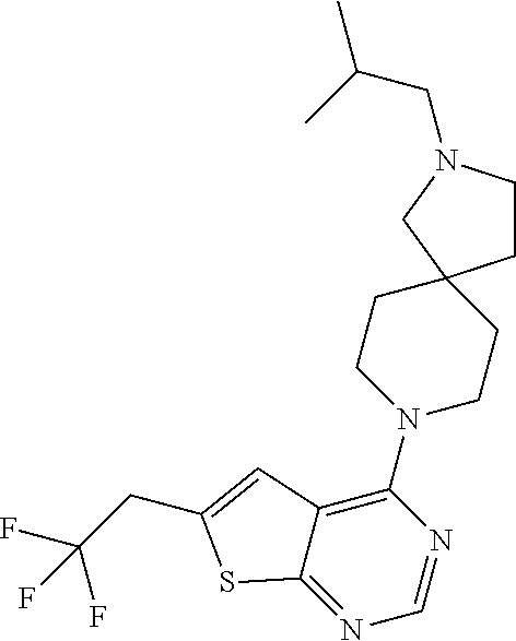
N1=C2C(=C(N3CCC4(CC3)CCN(CC(C)C)C4)N=C1)C=C(CC(F)(F)F)S2
